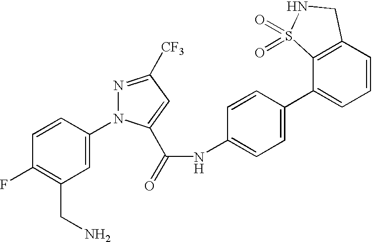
C1=CC(N2N=C([CF3])C=C2C(=O)NC2=CC=C(C3=CC=CC4=C3S(=O)(=O)NC4)C=C2)=CC(CN)=C1F
